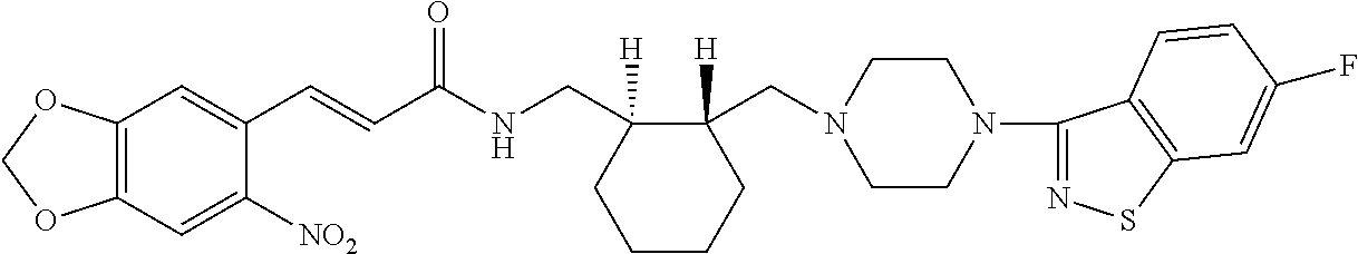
C1(C=CC(NCC2([H])CCCCC2(CN2CCN(C3=NSC4=C3C=CC(F)=C4)CC2)[H])=O)=CC2=C(C=C1[NO2])OCO2
